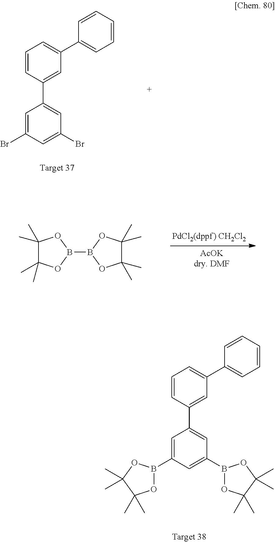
C1=CC(C2=CC(B3OC(C)(C)C(C)(C)O3)=CC(B3OC(C)(C)C(C)(C)O3)=C2)=CC(C2=CC=CC=C2)=C1.C1=CC(C2=CC(Br)=CC(Br)=C2)=CC(C2=CC=CC=C2)=C1.C1(C)(C)C(C)(C)OB(B2OC(C)(C)C(C)(C)O2)O1
